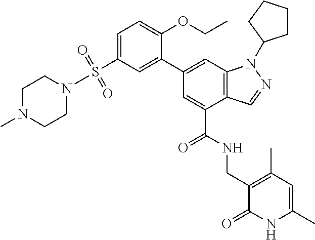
C1(C2=CC(S(N3CCN(C)CC3)(=O)=O)=CC=C2OCC)=CC2=C(C(C(NCC3=C(C)C=C(C)NC3=O)=O)=C1)C=NN2C1CCCC1
